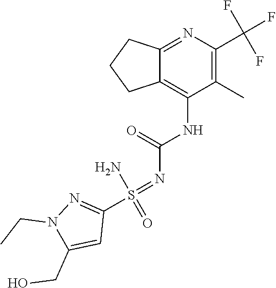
N(=S(C1=NN(CC)C(CO)=C1)(N)=O)C(=O)NC1=C2CCCC2=NC(C(F)(F)F)=C1C
